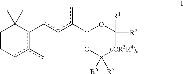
C1Ccc(c)c(-ccc(C2OC([R2])([R1])[CR3R4)n]C([R6])([R5])O2)c)C1(C)C
